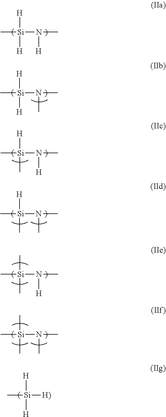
[H][Si]([H])(N(C)[H])C.[H][Si]([H])([H)])C.[H][Si]([H])(N(C)C)C.[H][Si](C)(N(C)[H])C.[H][Si](C)(N(C)C)C.C[Si](C)(N(C)[H])C.C[Si](C)(N(C)C)C
